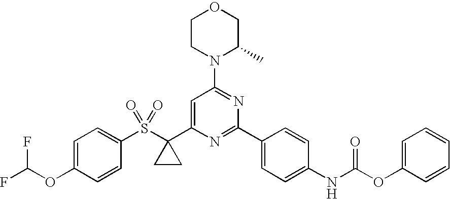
C1(S(C2(C3=CC(N4C(C)COCC4)=NC(C4=CC=C(NC(OC5=CC=CC=C5)=O)C=C4)=N3)CC2)(=O)=O)=CC=C(OC(F)F)C=C1
